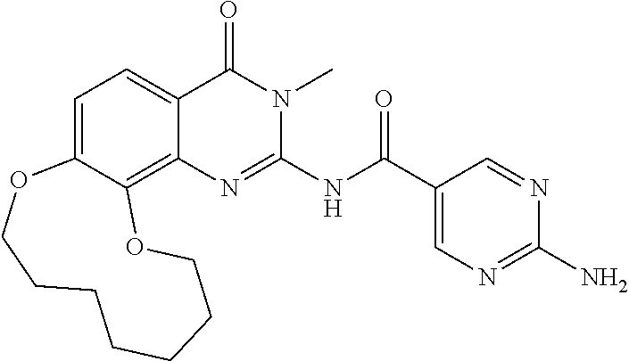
C1=C2C(=C3C(=C1)C(=O)N(C)C(NC(C1=CN=C(N)N=C1)=O)=N3)OCCCCCCCO2
